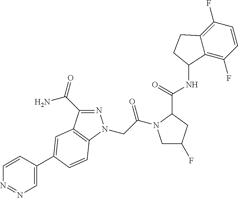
N1=C(C(N)=O)C2=C(N1CC(=O)N1CC(F)CC1C(NC1C3=C(F)C=CC(F)=C3CC1)=O)C=CC(C1=CN=NC=C1)=C2
